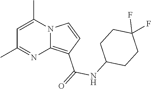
C1=C(C)N2C(=C(C(=O)NC3CCC(F)(F)CC3)C=C2)N=C1C
